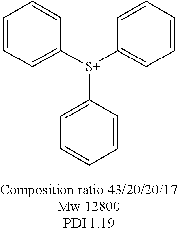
C1=CC=C([S+](C2=CC=CC=C2)C2=CC=CC=C2)C=C1
